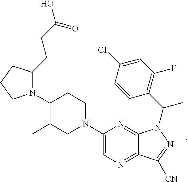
N1=C2C(=NC=C1N1CCC(N3CCCC3CCC(O)=O)C(C)C1)C([CN])=NN2C(C1=C(F)C=C(Cl)C=C1)C
